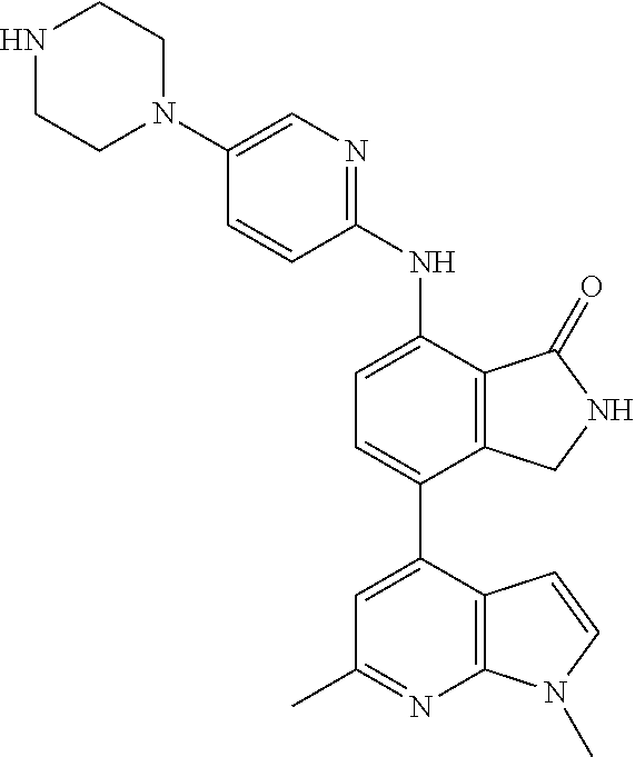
C1(N2CCNCC2)=CN=C(NC2=CC=C(C3=CC(C)=NC4=C3C=CN4C)C3=C2C(=O)NC3)C=C1
